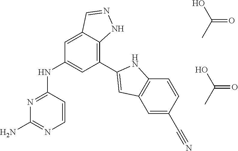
N1=C(NC2=CC(C3=CC4=C(C=CC(C#N)=C4)N3)=C3C(=C2)C=NN3)C=CN=C1N.OC(C)=O.OC(C)=O
